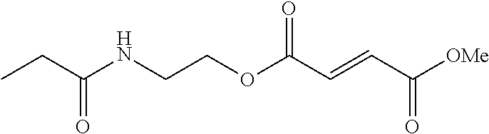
CCC(NCCOC(C=CC([OMe])=O)=O)=O
